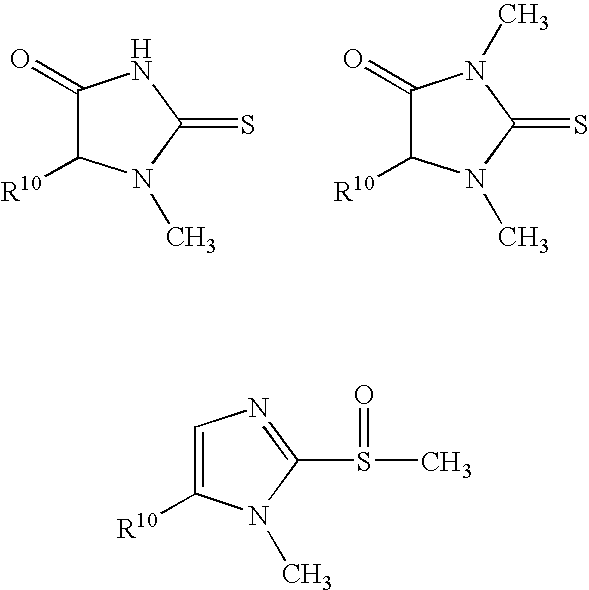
C1(=O)C([R10])N(C)C(=S)N1.C1(=O)C([R10])N(C)C(=S)N1C.C1=C([R10])N(C)C(S(C)=O)=N1
